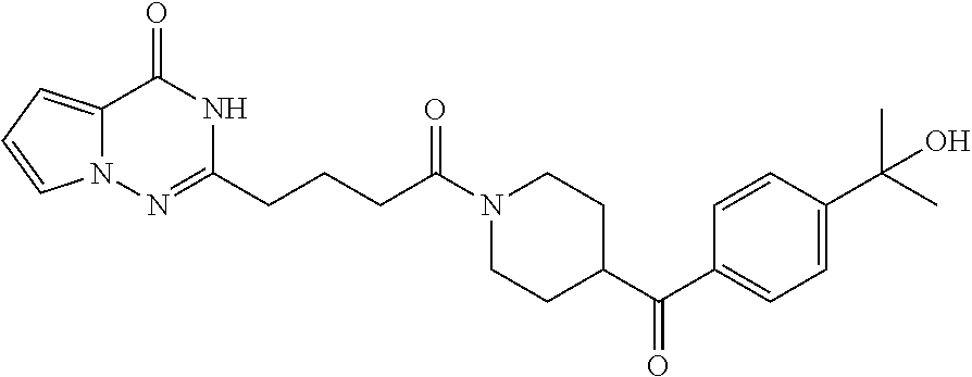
N12C(=CC=C1)C(=O)NC(CCCC(N1CCC(C(C3=CC=C(C(C)(O)C)C=C3)=O)CC1)=O)=N2
